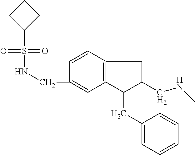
C12=C(C=CC(CNS(=O)(=O)C3CCC3)=C1)CC(CNC)C2CC1=CC=CC=C1
